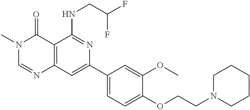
C12=C(C=C(C3=CC=C(OCCN4CCCCC4)C(OC)=C3)N=C1NCC(F)F)N=CN(C)C2=O
